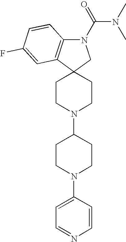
C1CN(C2CCN(C3=CC=NC=C3)CC2)CCC12CN(C(N(C)C)=O)C1=C2C=C(F)C=C1
